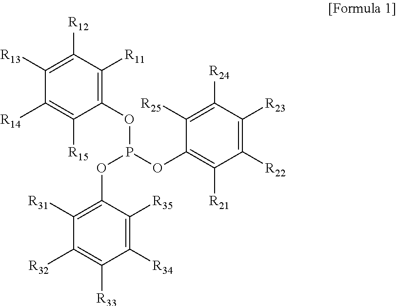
C1([R34])=C([R35])C(OP(OC2=C([R11])C([R12])=C([R13])C([R14])=C2[R15])OC2=C([R21])C([R22])=C([R23])C([R24])=C2[R25])=C([R31])C([R32])=C1[R33]
